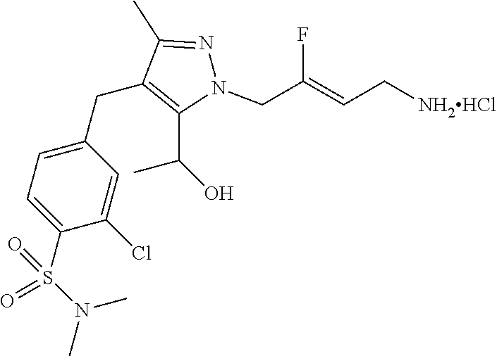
C1(CC2=C(C(O)C)N(CC(=CC[NH2HCl])F)N=C2C)=CC=C(S(N(C)C)(=O)=O)C(Cl)=C1
